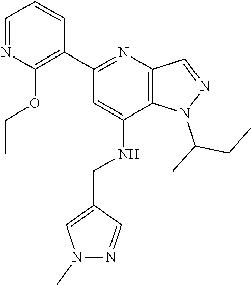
N1(C(C)CC)N=CC2=C1C(NCC1=CN(C)N=C1)=CC(C1=C(OCC)N=CC=C1)=N2
